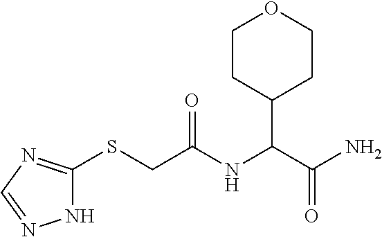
C1CC(C(C(N)=O)NC(CSC2=NC=NN2)=O)CCO1
